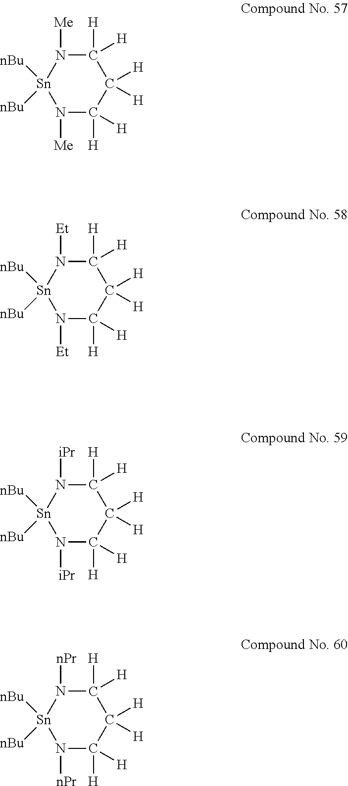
[nBu][Sn]1([nBu])N([Me])C([H])([H])C([H])([H])C([H])([H])N1[Me].[nBu][Sn]1([nBu])N([Et])C([H])([H])C([H])([H])C([H])([H])N1[Et].[nBu][Sn]1([nBu])N([iPr])C([H])([H])C([H])([H])C([H])([H])N1[iPr].[nBu][Sn]1([nBu])N([nPr])C([H])([H])C([H])([H])C([H])([H])N1[nPr]
